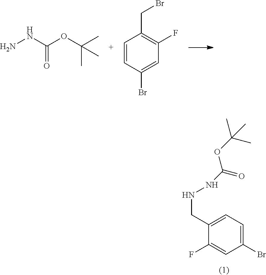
NNC(OC(C)(C)C)=O.C1=CC(Br)=CC(F)=C1CBr.C1(F)=CC(Br)=CC=C1CNNC(=O)OC(C)(C)C
